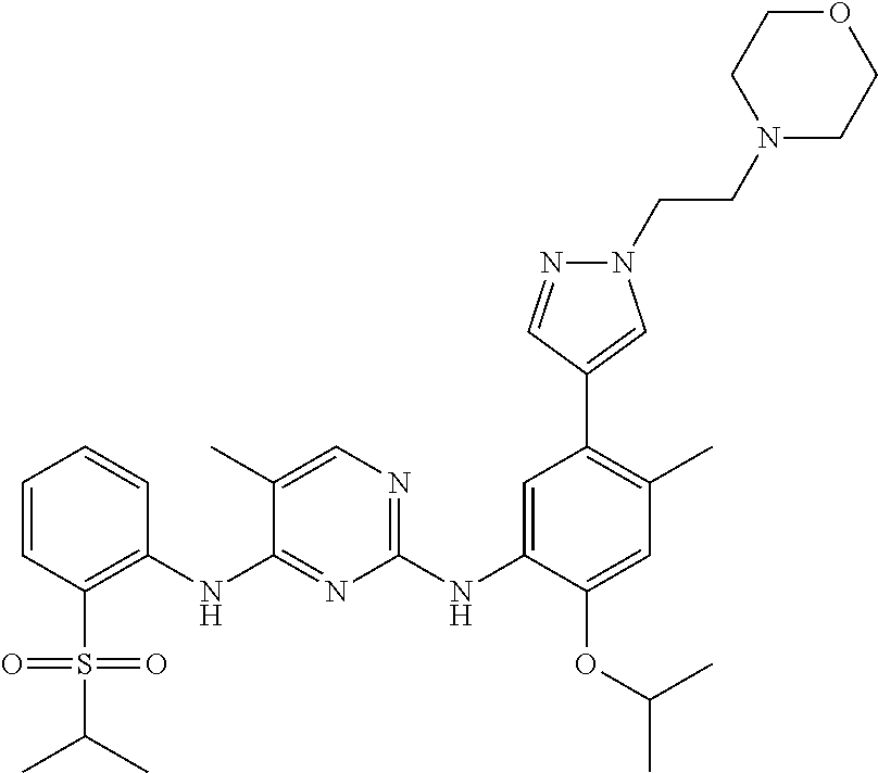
C1=CC(S(C(C)C)(=O)=O)=C(NC2=NC(NC3=CC(C4=CN(CCN5CCOCC5)N=C4)=C(C)C=C3OC(C)C)=NC=C2C)C=C1
